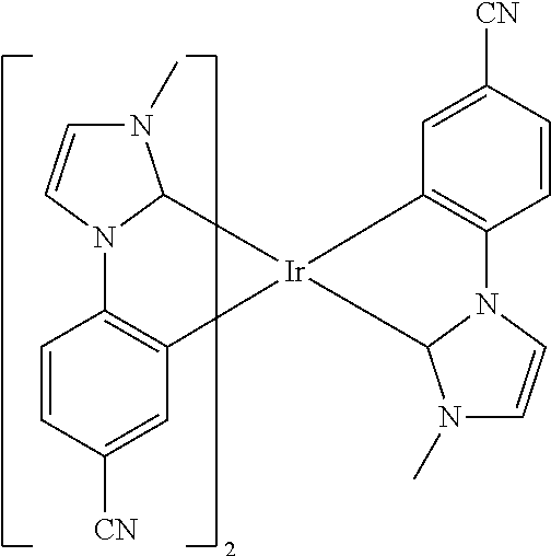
C1=C([CN])C=CC2=C1[Ir]1(C3N(C)C=CN23)C2=C(C=CC([CN])=C2)N2C=CN(C)C21
